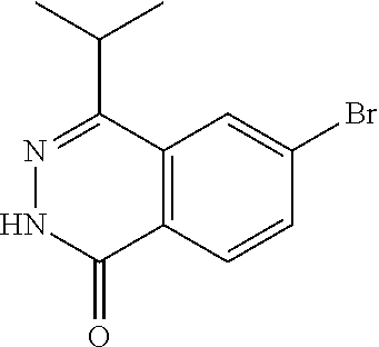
C12=C(C=CC(Br)=C1)C(=O)NN=C2C(C)C
